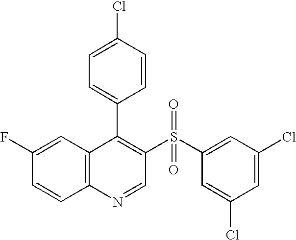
C12=C(C=C(F)C=C1)C(C1=CC=C(Cl)C=C1)=C(S(C1=CC(Cl)=CC(Cl)=C1)(=O)=O)C=N2
